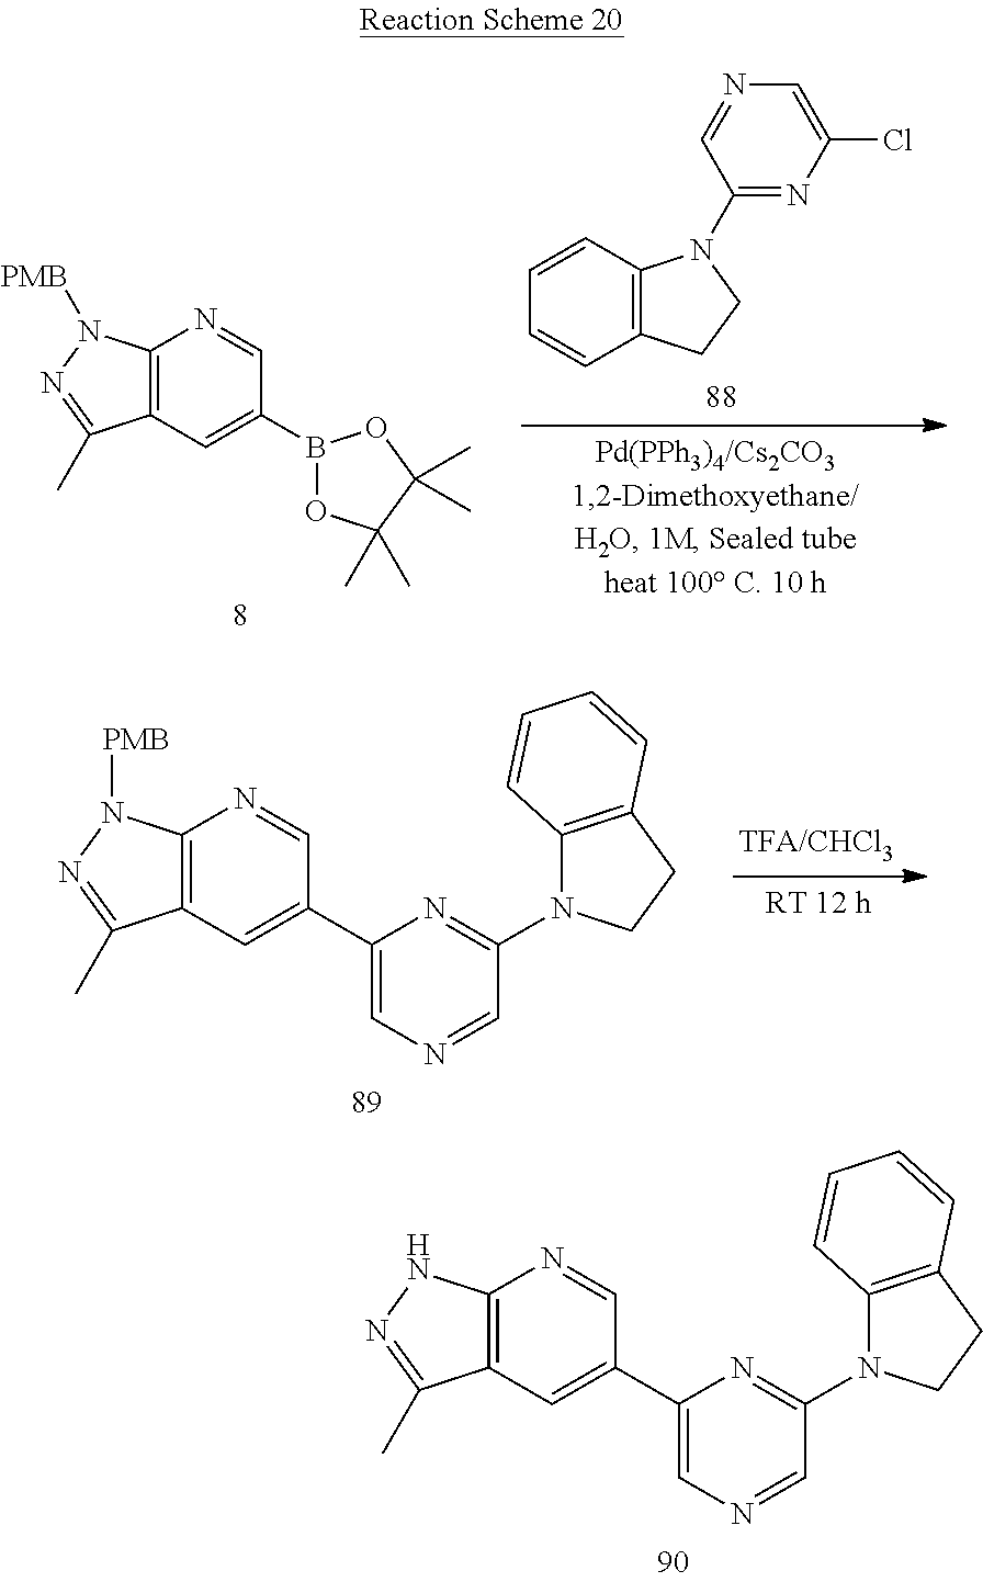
C12=C(C=CC=C1)N(C1=NC(Cl)=CN=C1)CC2.C12=C(C=C(B3OC(C)(C)C(C)(C)O3)C=N1)C(C)=NN2[PMB].C12=C(C=C(C3=CN=CC(N4C5=C(CC4)C=CC=C5)=N3)C=N1)C(C)=NN2[PMB].C12=C(C=C(C3=CN=CC(N4C5=C(CC4)C=CC=C5)=N3)C=N1)C(C)=NN2
